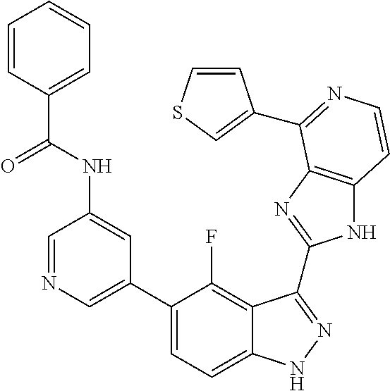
C1=C(C2=CC=C3C(=C2F)C(C2=NC4=C(N2)C=CN=C4C2=CSC=C2)=NN3)C=C(NC(=O)C2=CC=CC=C2)C=N1
